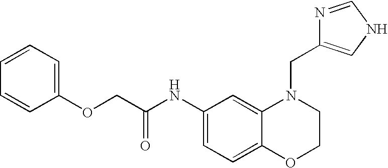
C1(NC(COC2=CC=CC=C2)=O)=CC=C2C(=C1)N(CC1=CNC=N1)CCO2
